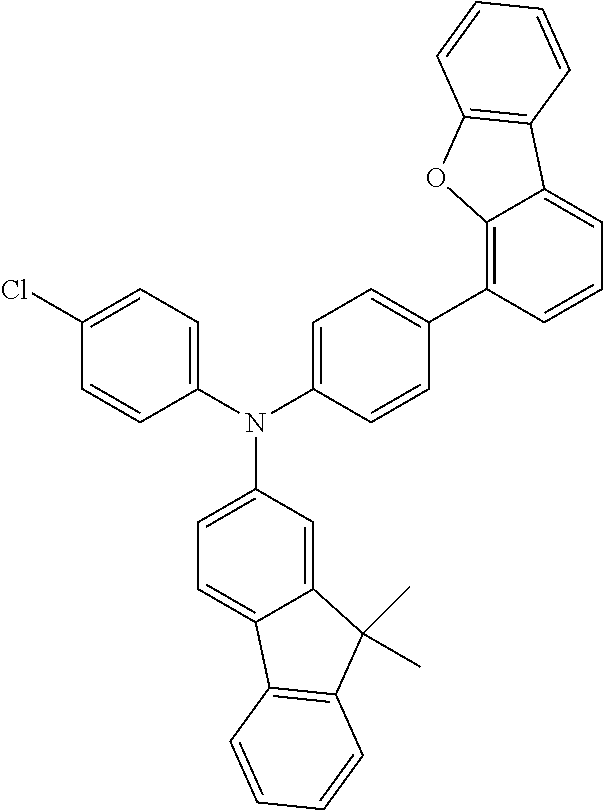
C1(Cl)=CC=C(N(C2=CC=C(C3=C4C(=CC=C3)C3=C(O4)C=CC=C3)C=C2)C2=CC=C3C(=C2)C(C)(C)C2=C3C=CC=C2)C=C1
